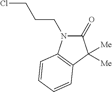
C1(=O)N(CCCCl)C2=C(C1([Me])[Me])C=CC=C2
